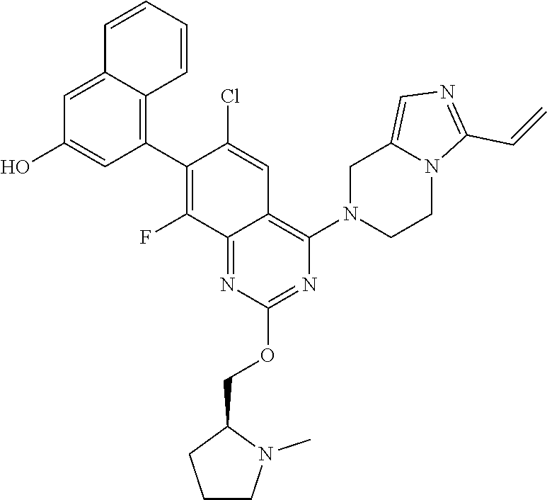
C1(C=C)=NC=C2N1CCN(C1=C3C(=NC(OCC4CCCN4C)=N1)C(F)=C(C1=C4C=CC=CC4=CC(O)=C1)C(Cl)=C3)C2
